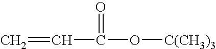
C=CC(=O)O[C(CH3)3]
